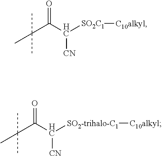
C(C(C([SO2C1][C10alkyl])[CN])=O)(C)(C)C.C(C(C([SO2-trihalo-C1][C10alkyl])[CN])=O)(C)(C)C
